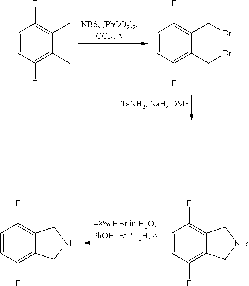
C1=CC(F)=C(C)C(C)=C1F.C1=CC(F)=C(CBr)C(CBr)=C1F.C1=CC(F)=C2C(=C1F)C[NTs]C2.C1=CC(F)=C2C(=C1F)CNC2
